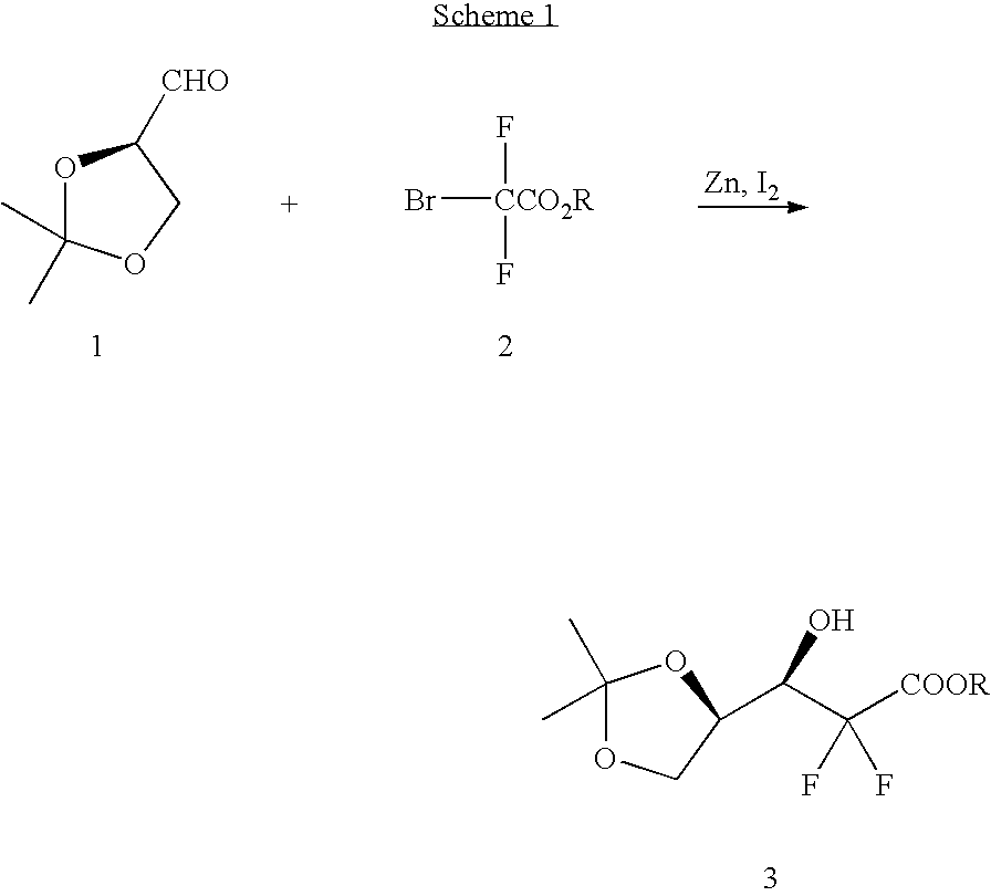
O1C(C)(C)OCC1[CHO].Br[CCO2R](F)F.C1(C)(C)OCC(C(C([COOR])(F)F)O)O1
